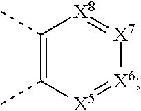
C1(C)=C(C)[X5]=[X6][X7]=[X8]1
